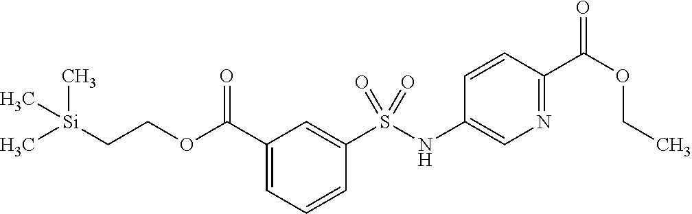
C1(C(=O)OCC[Si](C)(C)C)=CC=CC(S(=O)(NC2=CN=C(C(=O)OCC)C=C2)=O)=C1
